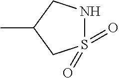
S1(=O)(=O)NCC(C)C1
